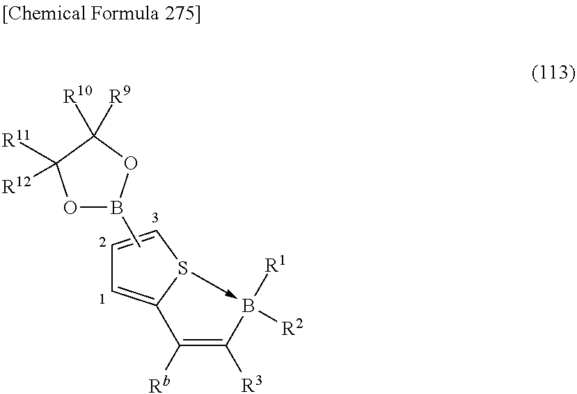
C12=CC=CS1->B([R1])([R2])C([R3])=C2[Rb].CB1OC([R11])([R12])C([R10])([R9])O1
